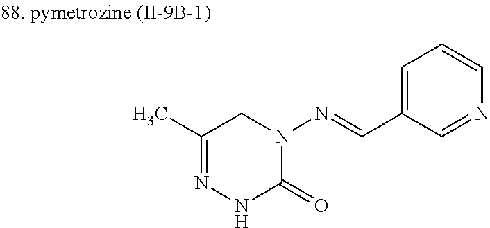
C1(C)=NNC(=O)N(N=CC2=CC=CN=C2)C1
